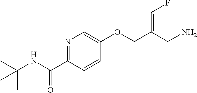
N(C(C1=NC=C(OCC(CN)=CF)C=C1)=O)C(C)(C)C
